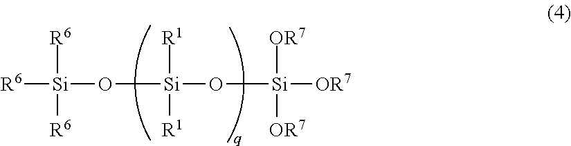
[R6][Si]([R6])([R6])O[Si]([R1])([R1])O[Si]([OR7])([OR7])[OR7]
